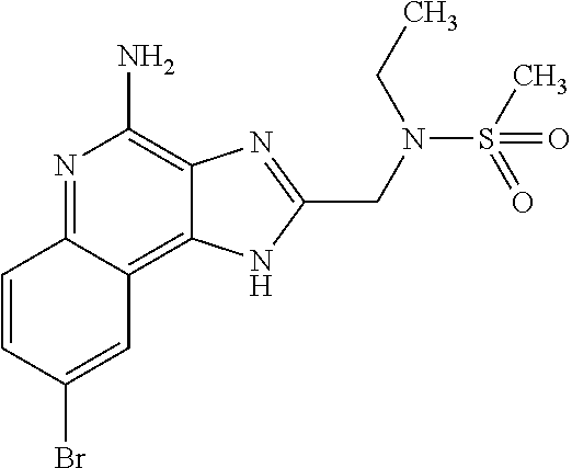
C1=CC(Br)=CC2=C3C(=C(N)N=C12)N=C(CN(S(C)(=O)=O)CC)N3
